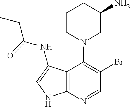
C12=C(N=CC(Br)=C1N1CC(N)CCC1)NC=C2NC(=O)CC
